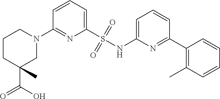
N1(C2=NC(S(NC3=CC=CC(C4=C(C)C=CC=C4)=N3)(=O)=O)=CC=C2)CCCC(C(=O)O)(C)C1
